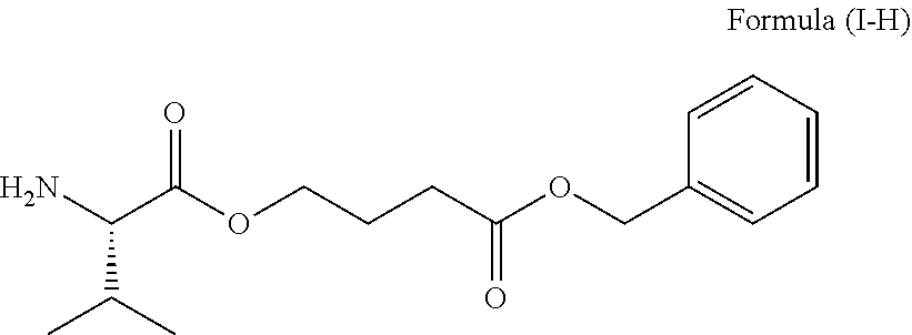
C1=CC=CC=C1COC(CCCOC(C(N)C(C)C)=O)=O
